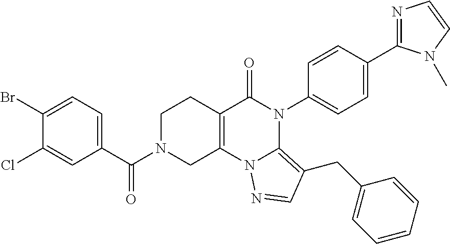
C1(Br)=CC=C(C(N2CC3=C(CC2)C(=O)N(C2=CC=C(C4=NC=CN4C)C=C2)C2=C(CC4=CC=CC=C4)C=NN32)=O)C=C1Cl
